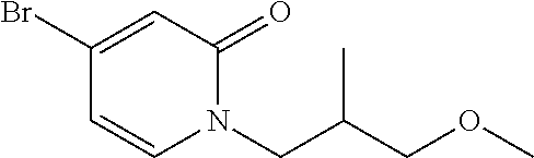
BrC1=CC(=O)N(CC(COC)C)C=C1
